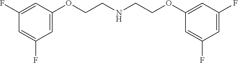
C1(F)=CC(OCCNCCOC2=CC(F)=CC(F)=C2)=CC(F)=C1
